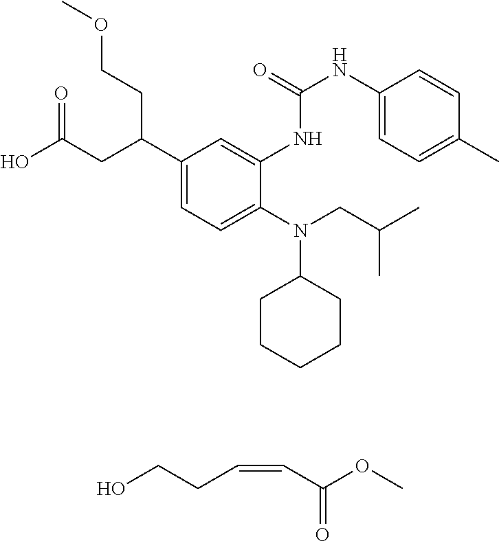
N(C1CCCCC1)(CC(C)C)C1=CC=C(C(CC(O)=O)CCOC)C=C1NC(=O)NC1=CC=C(C)C=C1.C(=CC(OC)=O)CCO
